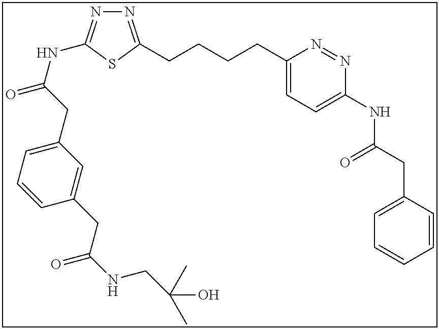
N1=C(CCCCC2=CC=C(NC(CC3=CC=CC=C3)=O)N=N2)SC(NC(=O)CC2=CC=CC(CC(NCC(C)(C)O)=O)=C2)=N1
